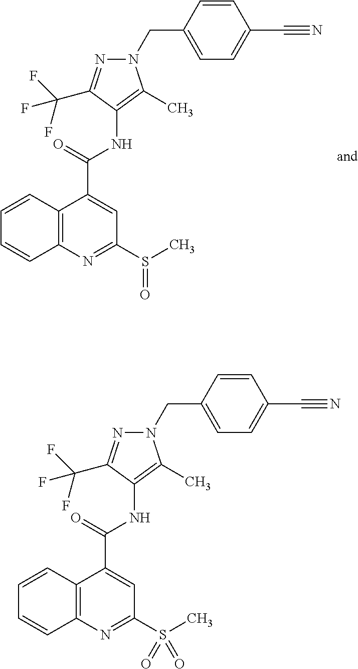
C(C1=CC=C(CN2N=C(C(F)(F)F)C(NC(C3=CC(S(C)=O)=NC4=C3C=CC=C4)=O)=C2C)C=C1)#N.C(C1=CC=C(CN2N=C(C(F)(F)F)C(NC(C3=CC(S(C)(=O)=O)=NC4=C3C=CC=C4)=O)=C2C)C=C1)#N
